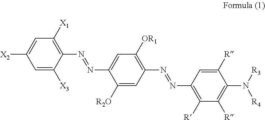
C1=C([X3])C(N=NC2=CC([OR1])=C(N=NC3=C([R])C([R])=C(N([R4])[R3])C([R])=C3)C=C2[R2O])=C([X1])C=C1[X2]
